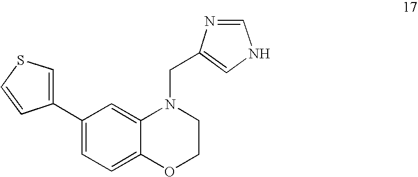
C1(C2=CSC=C2)=CC=C2C(=C1)N(CC1=CNC=N1)CCO2
